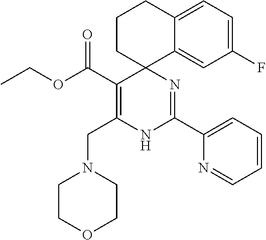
C1CC2(C3=CC(F)=CC=C3C1)C(C(OCC)=O)=C(CN1CCOCC1)NC(C1=CC=CC=N1)=N2
